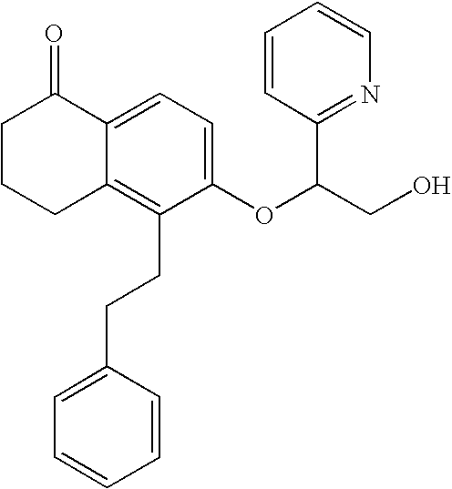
C12=CC=C(OC(CO)C3=NC=CC=C3)C(CCC3=CC=CC=C3)=C1CCCC2=O
